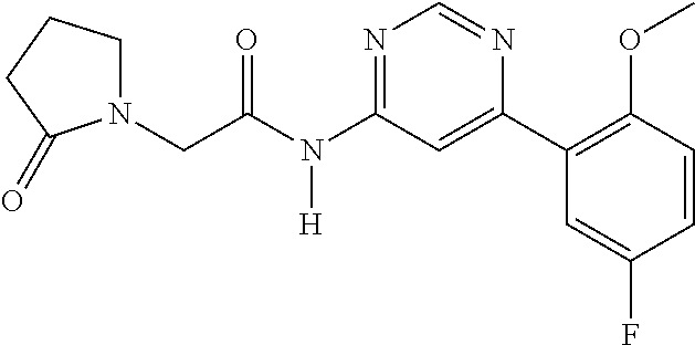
C(N(C1=NC=NC(C2=C(OC)C=CC(F)=C2)=C1)[H])(=O)CN1CCCC1=O
